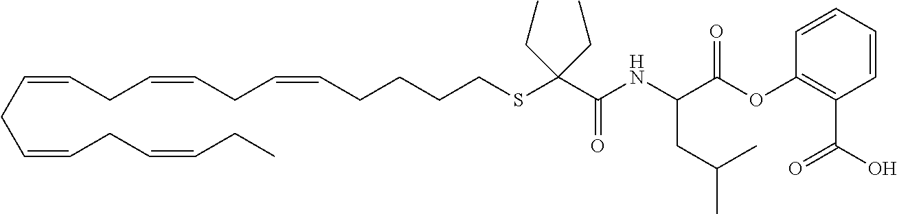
C(CC=CCC=CCC=CCCCCSC(C(=O)NC(C(OC1=C(C(O)=O)C=CC=C1)=O)CC(C)C)(CC)CC)=CCC=CCC
